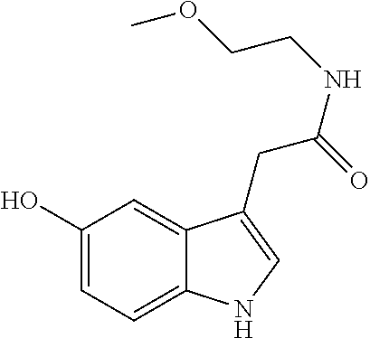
C1(O)=CC=C2C(=C1)C(CC(NCCOC)=O)=CN2
